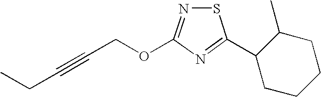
S1N=C(OCC#CCC)N=C1C1CCCCC1C
